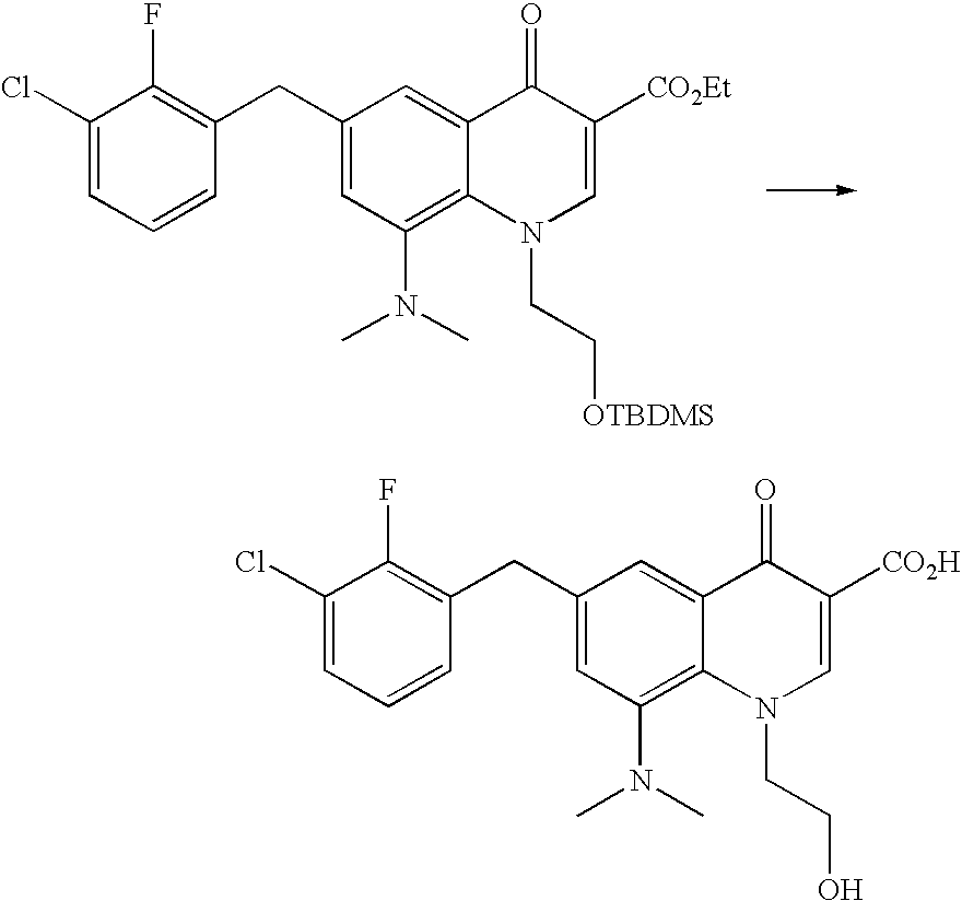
C1(Cl)=CC=CC(CC2=CC(N(C)C)=C3C(=C2)C(=O)C([CO2Et])=CN3CC[OTBDMS])=C1F.C1(Cl)=CC=CC(CC2=CC(N(C)C)=C3C(=C2)C(=O)C([CO2H])=CN3CCO)=C1F
